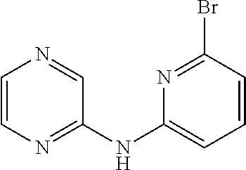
C1=CN=C(NC2=CC=CC(Br)=N2)C=N1
